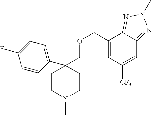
C1=CC(C2(COCC3=CC([CF3])=CC4=NN(C)N=C34)CCN(C)CC2)=CC=C1F
